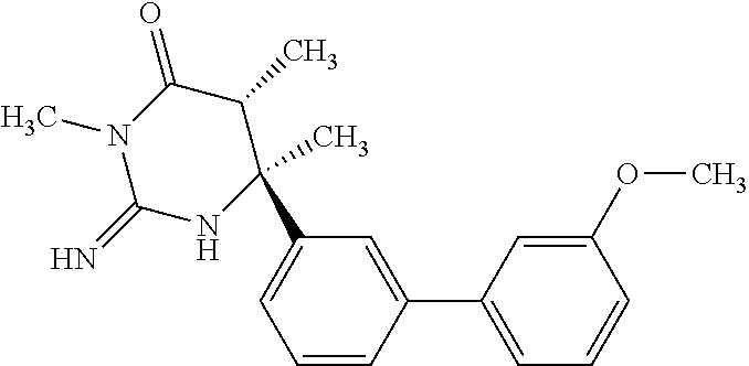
C1(=O)N(C)C(=N)NC(C)(C2=CC=CC(C3=CC=CC(OC)=C3)=C2)C1C
